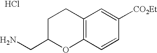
C12=C(C=CC([CO2Et])=C1)OC(CN)CC2.Cl
